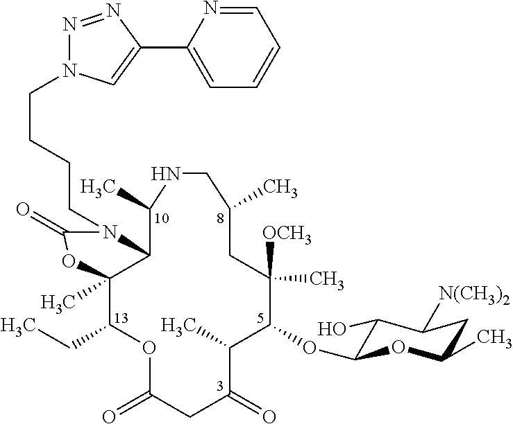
C12C(C)(C(CC)OC(=O)CC(=O)C(C)C(OC3C(O)C([N(CH3)2])CC(C)O3)C(C)([OCH3])CC(C)CNC1C)OC(=O)N2CCCCN1N=NC(C2=CC=CC=N2)=C1
